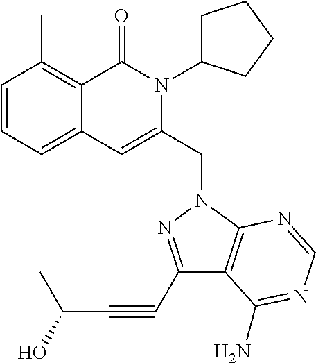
C1=CC=C2C(=C1C)C(=O)N(C1CCCC1)C(CN1C3=C(C(C#CC(O)C)=N1)C(N)=NC=N3)=C2
